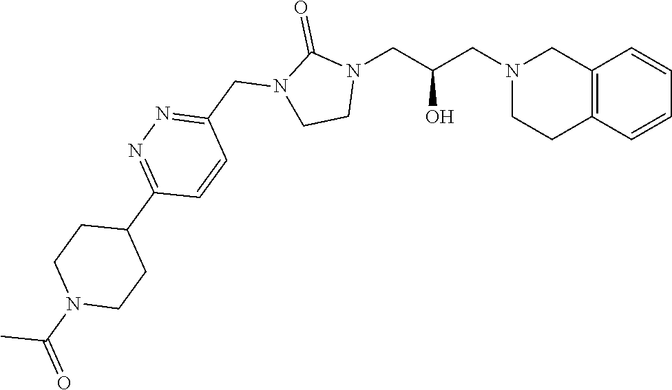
C12=C(C=CC=C1)CCN(CC(CN1C(=O)N(CC3=NN=C(C4CCN(C(=O)C)CC4)C=C3)CC1)O)C2
